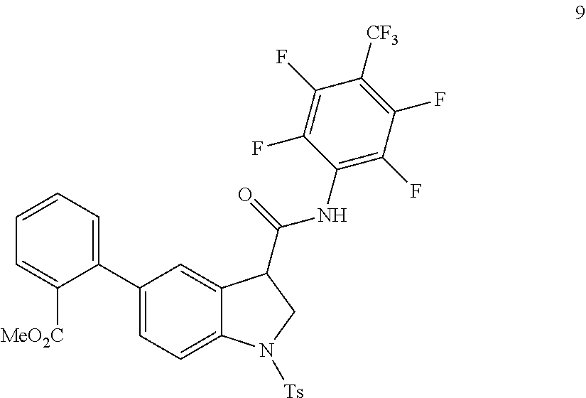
C1(C2=CC=C3C(=C2)C(C(NC2=C(F)C(F)=C([CF3])C(F)=C2F)=O)CN3[Ts])=CC=CC=C1[MeO2C]
